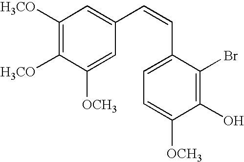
C1([H3CO])=C([H3CO])C([OCH3])=CC(C=CC2=CC=C([OCH3])C(O)=C2Br)=C1
